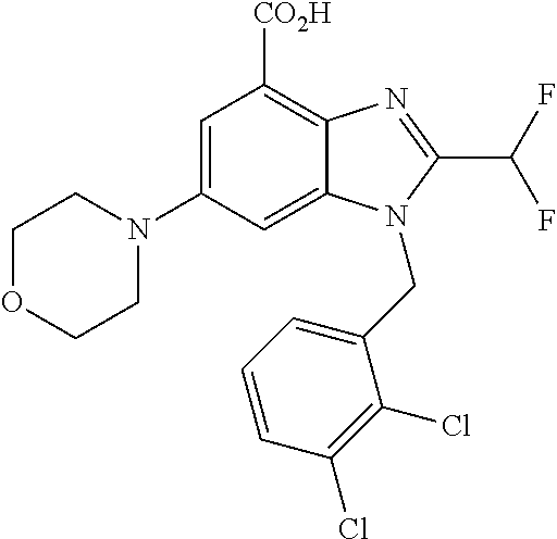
C1OCCN(C2=CC([CO2H])=C3C(=C2)N(CC2=CC=CC(Cl)=C2Cl)C(C(F)F)=N3)C1
